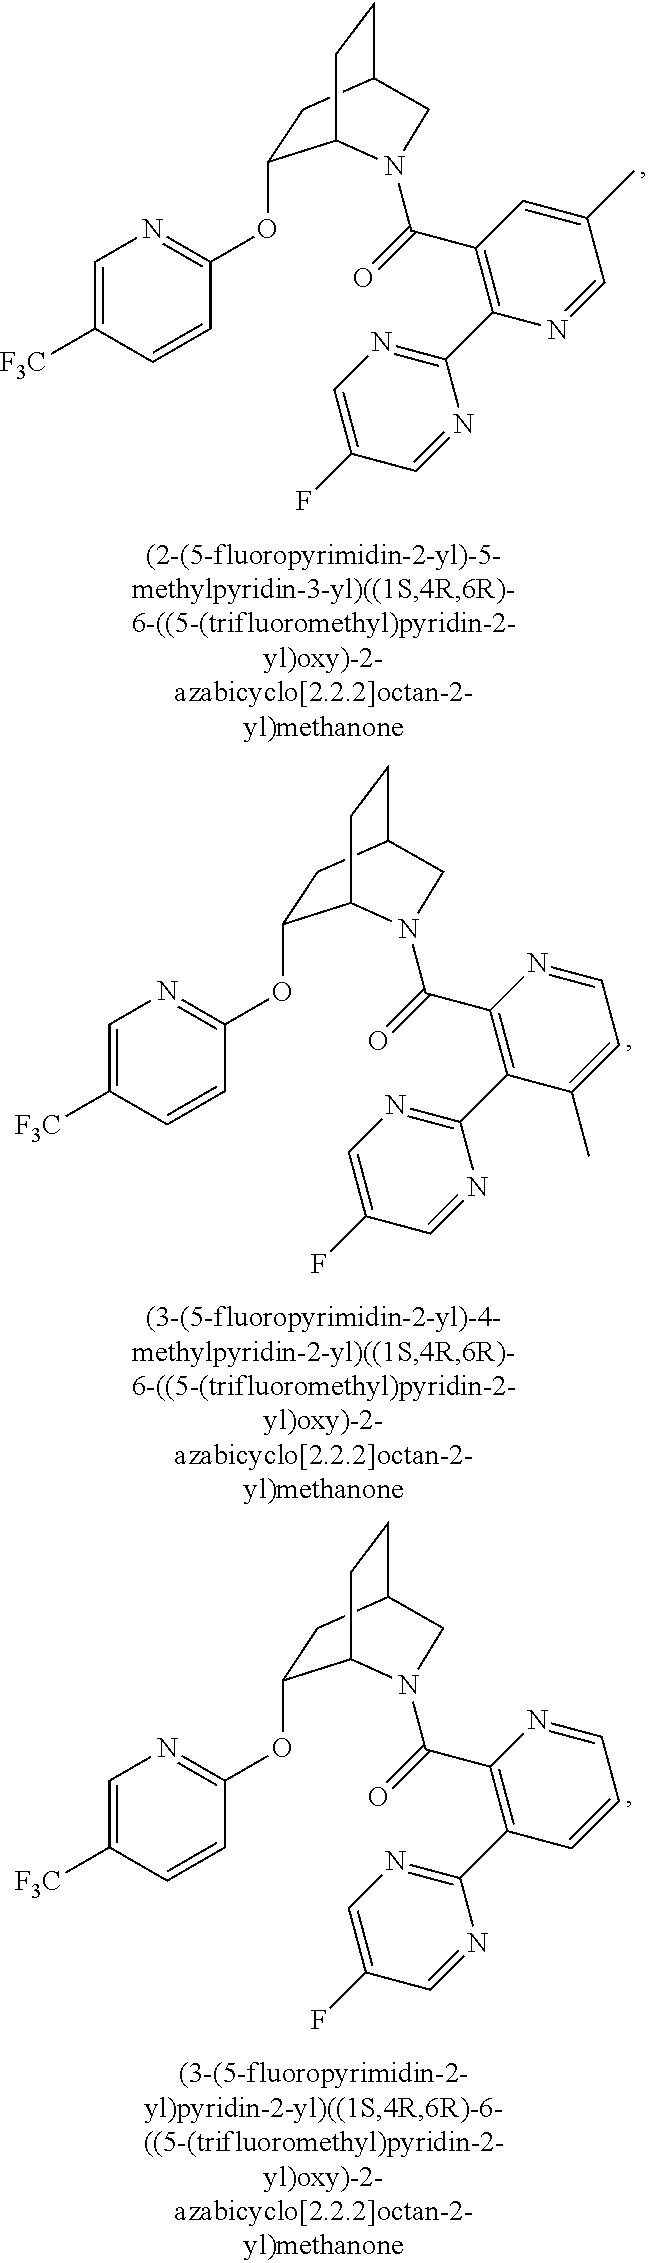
C1(OC2=NC=C([F3C])C=C2)CC2CCC1N(C(=O)C1=C(C3=NC=C(F)C=N3)N=CC(C)=C1)C2.C1(OC2=NC=C([F3C])C=C2)CC2CCC1N(C(=O)C1=C(C3=NC=C(F)C=N3)C(C)=CC=N1)C2.C1(OC2=NC=C([F3C])C=C2)CC2CCC1N(C(=O)C1=C(C3=NC=C(F)C=N3)C=CC=N1)C2
